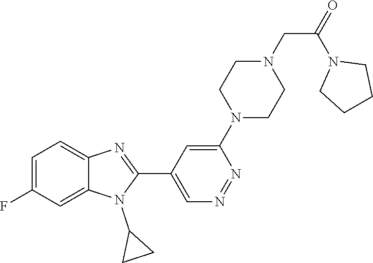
C1=C(F)C=C2C(=C1)N=C(C1=CN=NC(N3CCN(CC(=O)N4CCCC4)CC3)=C1)N2C1CC1
